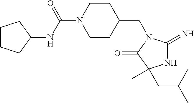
C1CC(CN2C(=N)NC(C)(CC(C)C)C2=O)CCN1C(NC1CCCC1)=O
